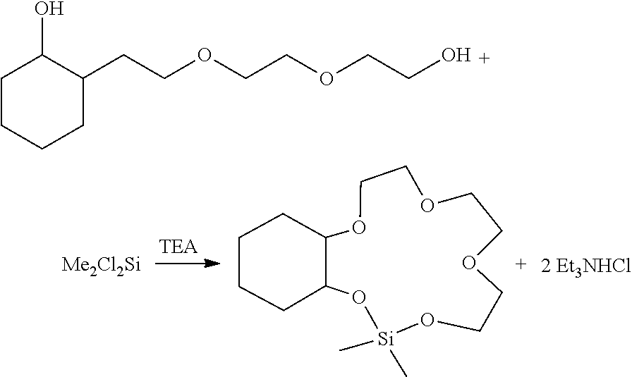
O1[Si](C)(C)OCCOCCOCCOC2CCCCC12.C1CCCC(CCOCCOCCO)C1O
